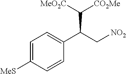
C1=C([MeS])C=CC(C(C[NO2])C([MeO2C])[CO2Me])=C1
